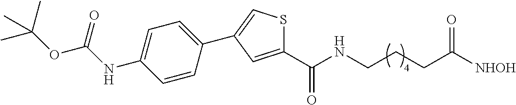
C(CCC([NHOH])=O)NC(C1=CC(C2=CC=C(NC(=O)OC(C)(C)C)C=C2)=CS1)=O
